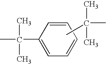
C1(C(C)(C)C)=CC=CC=C1.CC(C)(C)C
